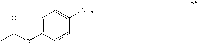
CC(OC1=CC=C(N)C=C1)=O
